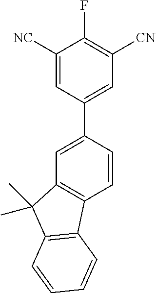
C1([NC])=CC(C2=CC3=C(C=C2)C2=C(C3(C)C)C=CC=C2)=CC([CN])=C1F
